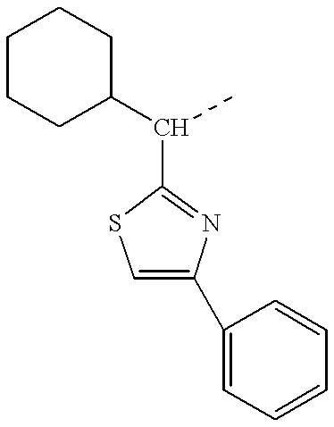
C1CCC(C(C)C2=NC(C3=CC=CC=C3)=CS2)CC1
